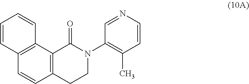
C12=C(C(=O)N(C3=C(C)C=CN=C3)CC1)C1=C(C=C2)C=CC=C1
